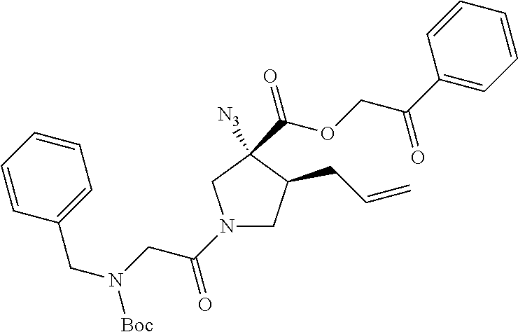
N1(C(CN(CC2=CC=CC=C2)[Boc])=O)CC(CC=C)C([N3])(C(=O)OCC(=O)C2=CC=CC=C2)C1
